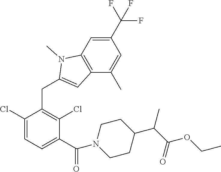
C1(Cl)=CC=C(C(=O)N2CCC(C(C(OCC)=O)C)CC2)C(Cl)=C1CC1=CC2=C(N1C)C=C(C(F)(F)F)C=C2C
